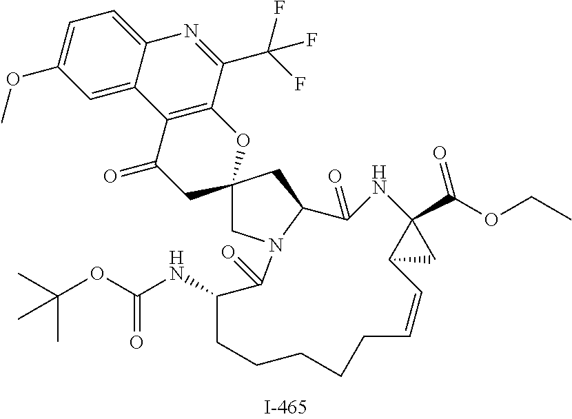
C12=CC=C(OC)C=C1C1=C(C(C(F)(F)F)=N2)OC2(CC1=O)CN1C(C2)C(=O)NC2(C(OCC)=O)C(C=CCCCCCC(NC(=O)OC(C)(C)C)C1=O)C2
